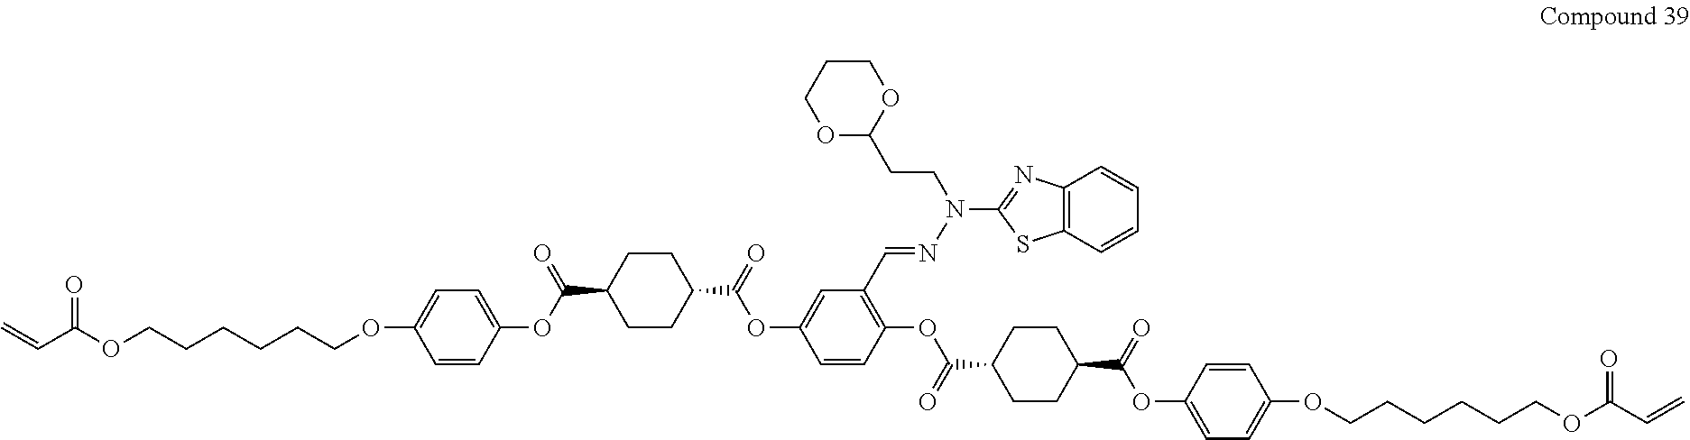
C1(OCCCCCCOC(=O)C=C)=CC=C(OC(C2CCC(C(=O)OC3=CC(C=NN(C4=NC5=C(S4)C=CC=C5)CCC4OCCCO4)=C(OC(C4CCC(C(=O)OC5=CC=C(OCCCCCCOC(=O)C=C)C=C5)CC4)=O)C=C3)CC2)=O)C=C1
